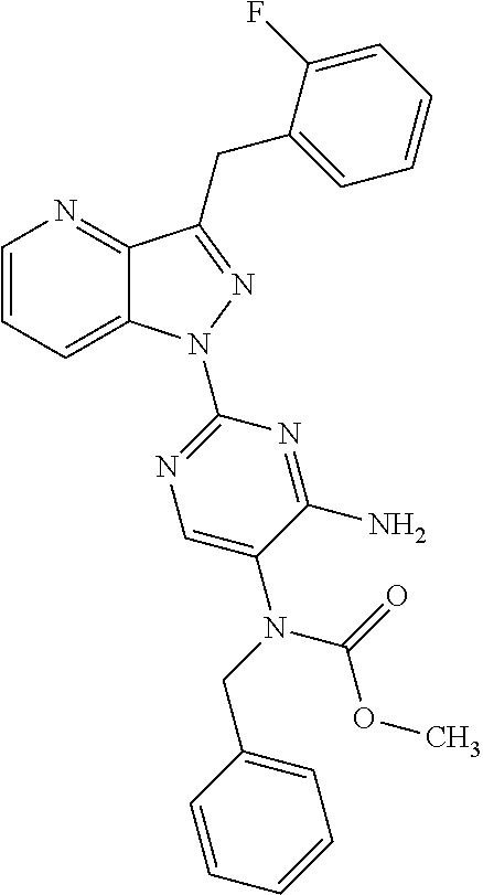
C1=CC=C2C(=N1)C(CC1=CC=CC=C1F)=NN2C1=NC=C(N(C(OC)=O)CC2=CC=CC=C2)C(N)=N1
